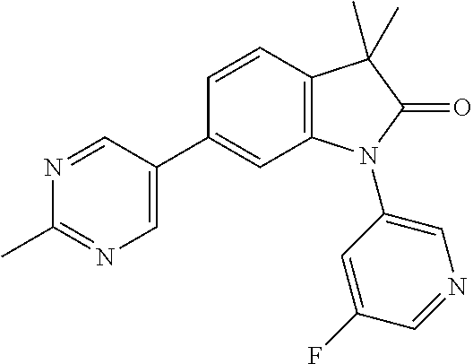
C12=C(C=CC(C3=CN=C(C)N=C3)=C1)C(C)(C)C(=O)N2C1=CN=CC(F)=C1
